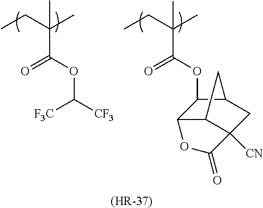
CCC(C)(C)C(OC1C2C3C([CN])(CC1C3)C(=O)O2)=O.CCC(C)(C(OC([CF3])[F3C])=O)C.[(HR-37)]
